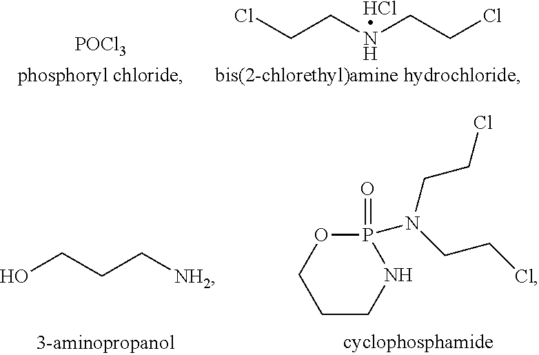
[POCl3].ClCCNCCCl.Cl.OCCC[NH2].C1CCNP(=O)(N(CCCl)CCCl)O1
